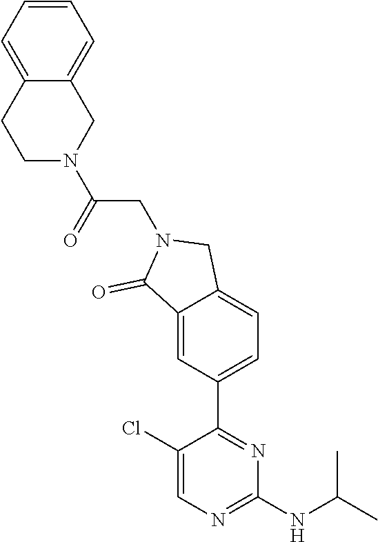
C1(Cl)=CN=C(NC(C)C)N=C1C1=CC=C2C(=C1)C(=O)N(CC(=O)N1CC3=CC=CC=C3CC1)C2
